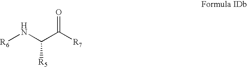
[R6]NC(C([R7])=O)[R5]
